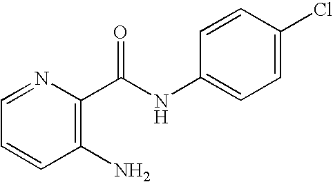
C1(N)=C(C(NC2=CC=C(Cl)C=C2)=O)N=CC=C1
